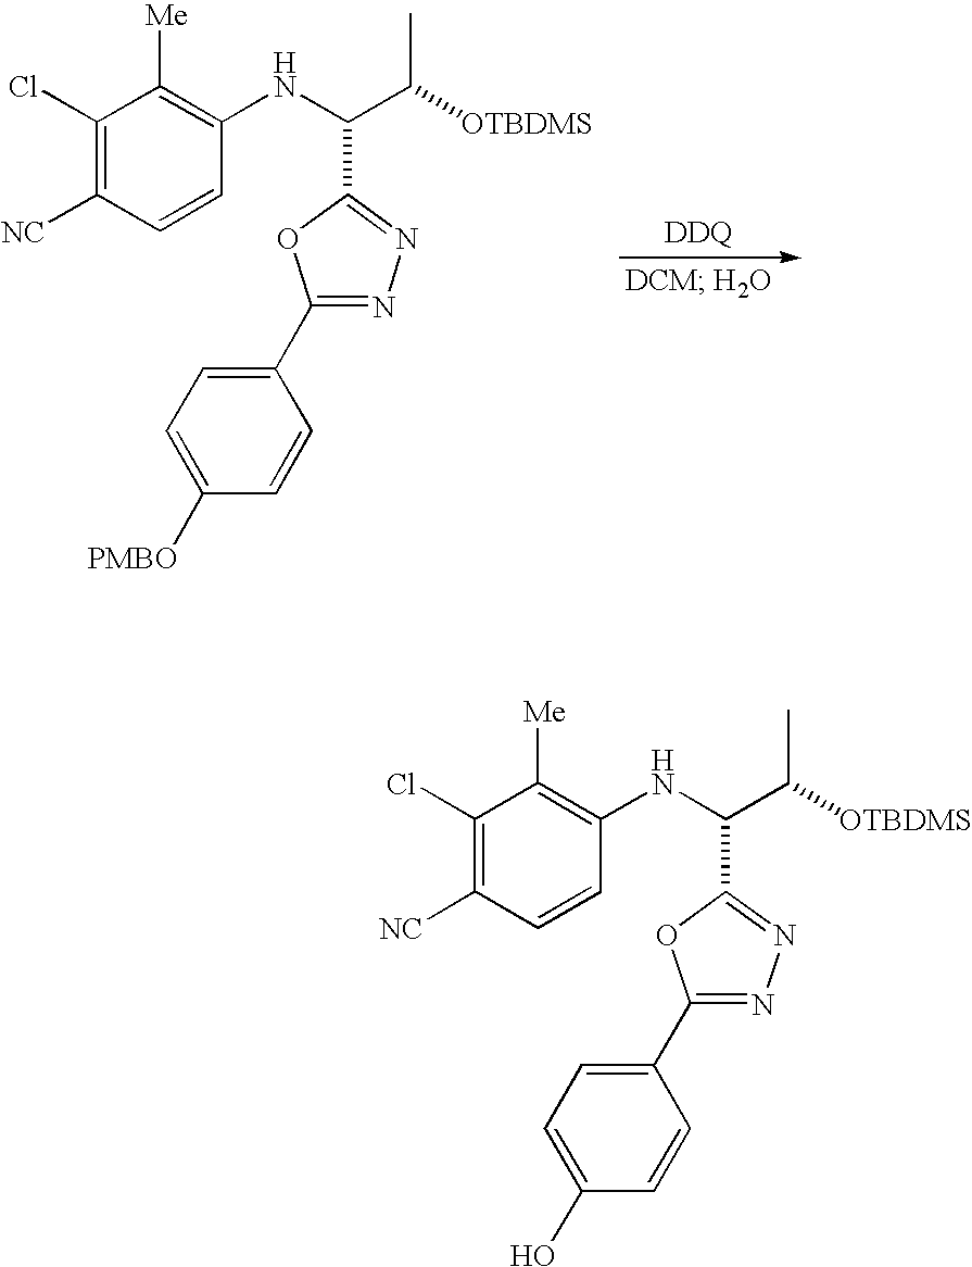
C1(Cl)=C([NC])C=CC(NC(C(C)[OTBDMS])C2=NN=C(C3=CC=C([PMBO])C=C3)O2)=C1[Me].C1(Cl)=C([NC])C=CC(NC(C(C)[OTBDMS])C2=NN=C(C3=CC=C(O)C=C3)O2)=C1[Me]
